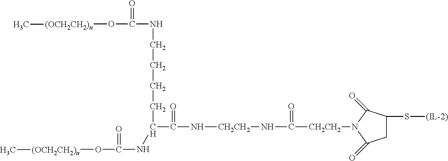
N([CH2CH2]NC(=O)[CH2CH2]N1C(=O)CC(S[(IL-2)])C1=O)C(C(CCCCNC(O[(OCH2CH2)n]C)=O)NC(=O)O[(OCH2CH2)n]C)=O
